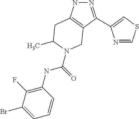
N1N=C(C2=CSC=N2)C2=C1CC(C)N(C(=O)NC1=C(F)C(Br)=CC=C1)C2
